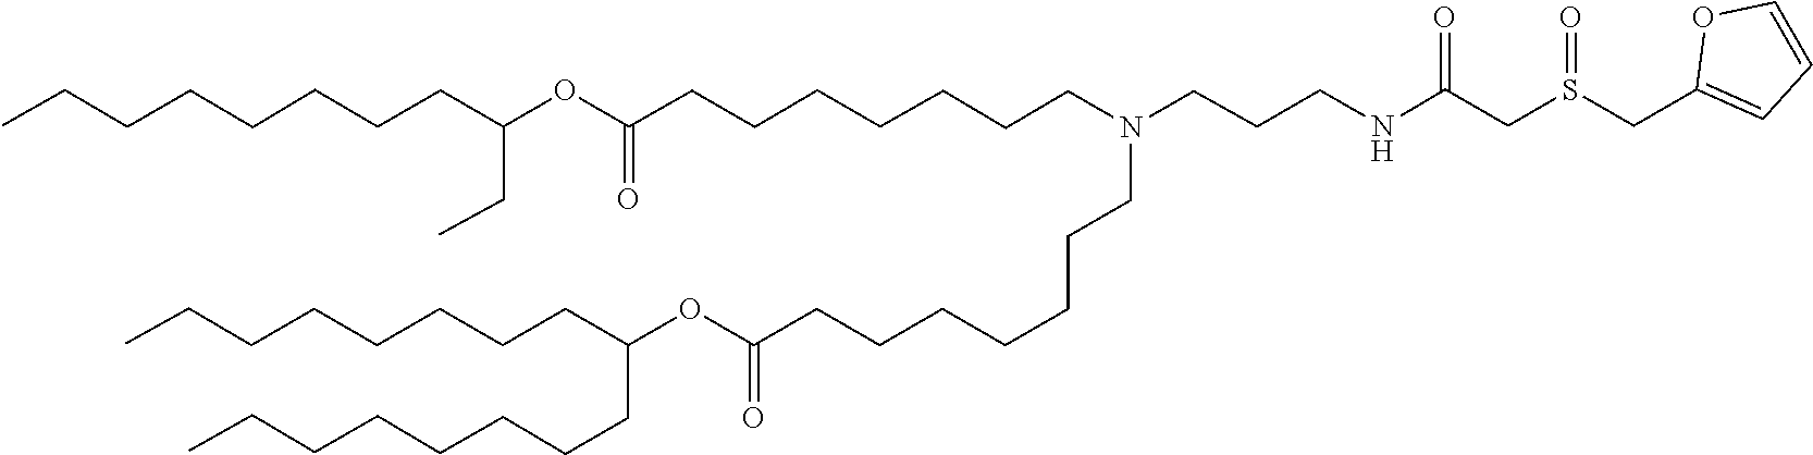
O(C(=O)CCCCCCCN(CCCNC(CS(CC1=CC=CO1)=O)=O)CCCCCCCC(OC(CC)CCCCCCCC)=O)C(CCCCCCCC)CCCCCCCC
